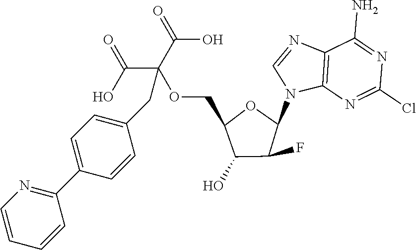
C12=C(N=C(Cl)N=C1N)N(C1OC(COC(C(=O)O)(C(=O)O)CC3=CC=C(C4=NC=CC=C4)C=C3)C(O)C1F)C=N2
